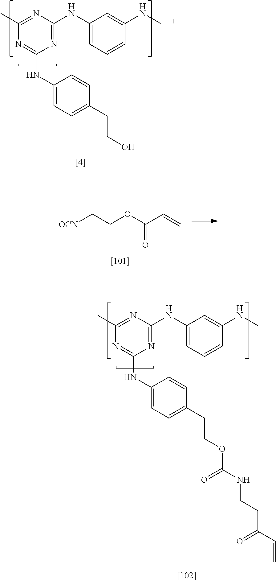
C1(C)=NC(NC2=CC=CC(NC)=C2)=NC(NC2=CC=C(CCO)C=C2)=N1.[OCN]CCOC(C=C)=O.C1(C)=NC(NC2=CC=CC(NC)=C2)=NC(NC2=CC=C(CCOC(NCCC(C=C)=O)=O)C=C2)=N1
